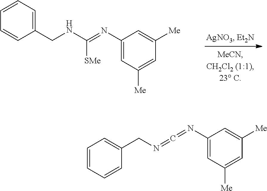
C1(CNC(=NC2=CC([Me])=CC([Me])=C2)[SMe])=CC=CC=C1.C1=CC=CC(CN=C=NC2=CC([Me])=CC([Me])=C2)=C1
